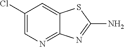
C1(Cl)=CN=C2C(=C1)SC(N)=N2
